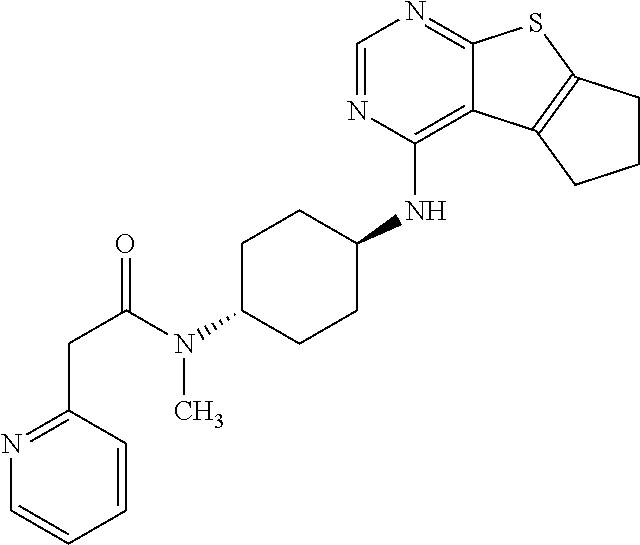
C1=NC(NC2CCC(N(C(CC3=NC=CC=C3)=O)C)CC2)=C2C(=N1)SC1=C2CCC1
